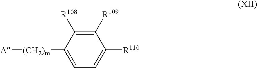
[A][(CH2)m]C1=CC=C([R110])C([R109])=C1[R108]
